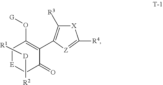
[R1][D][R2].C1[E]CC(=O)C(C2=C([R3])[X]C([R4])=[Z]2)=C1O[G]
